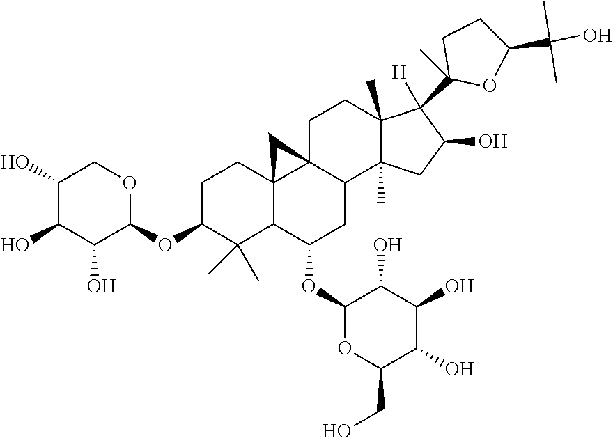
C1(O)C(O)C(O)C(OC2C(C)(C)C3C4(CC2)C2(C(CC3OC3OC(CO)C(O)C(O)C3O)C3(C)C(C)(CC2)C(C2(C)OC(C(O)(C)C)CC2)([H])C(O)C3)C4)OC1
